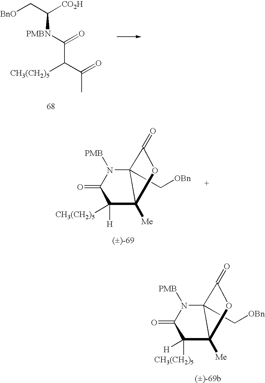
[BnO]CC([CO2H])[PMBN]C(=O)C(C(=O)C)[CH3(CH2)5].C12(C[OBn])N([PMB])C(=O)C([H])([CH3(CH2)5])C1([Me])OC2=O.C12(C[OBn])N([PMB])C(=O)C([CH3(CH2)5])([H])C1([Me])OC2=O
